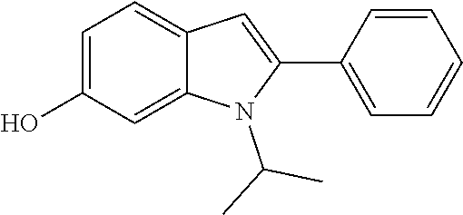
C1=C(O)C=C2C(=C1)C=C(C1=CC=CC=C1)N2C(C)C
